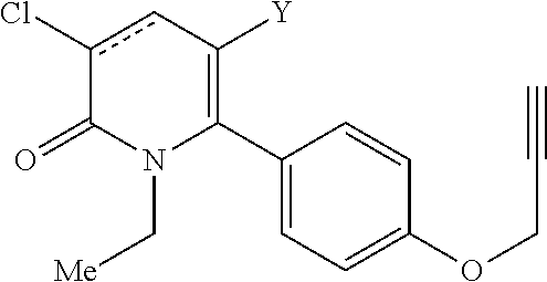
C1(C2=C([Y])cc(Cl)C(=O)N2C[Me])=CC=C(OCC#C)C=C1
